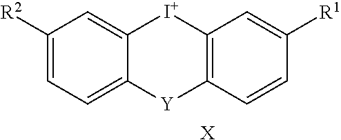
C1([R2])=CC=C2C(=C1)[I+]C1=C([Y]2)C=CC([R1])=C1.[X]
